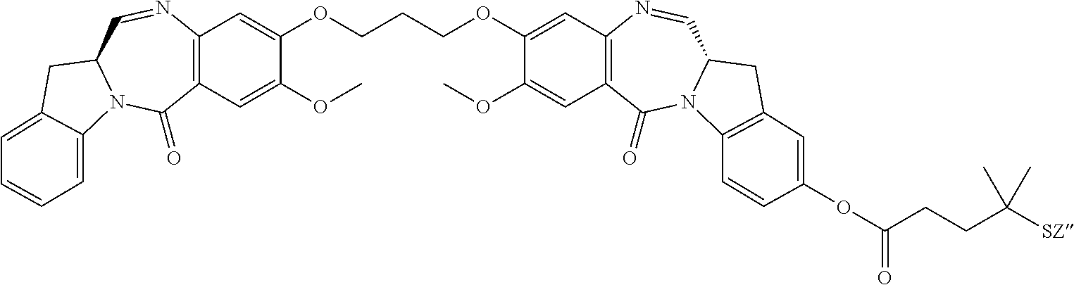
C12=C(C=C(OC)C(OCCCOC3=CC4=C(C=C3OC)C(=O)N3C(C=N4)CC4=C3C=CC(OC(CCC([SZ])(C)C)=O)=C4)=C1)C(=O)N1C(C=N2)CC2=CC=CC=C12
